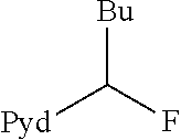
[Bu]C(F)[Pyd]
